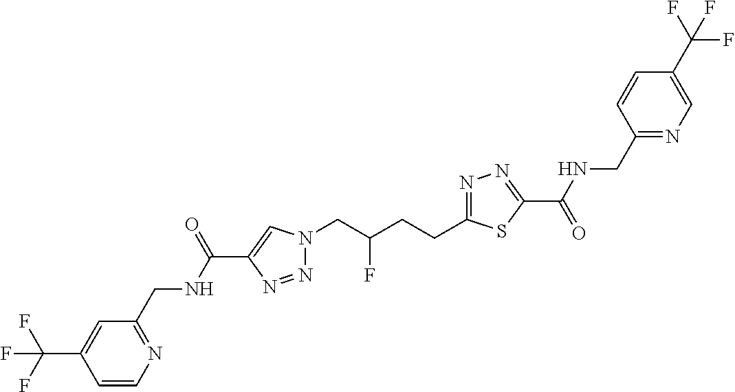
C1(C(NCC2=NC=CC(C(F)(F)F)=C2)=O)=CN(CC(CCC2=NN=C(C(=O)NCC3=NC=C(C(F)(F)F)C=C3)S2)F)N=N1
